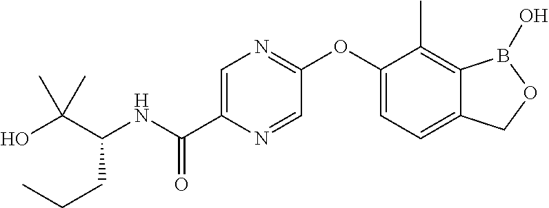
C1(OC2=NC=C(C(NC(C(O)(C)C)CCC)=O)N=C2)=CC=C2C(=C1C)B(O)OC2
